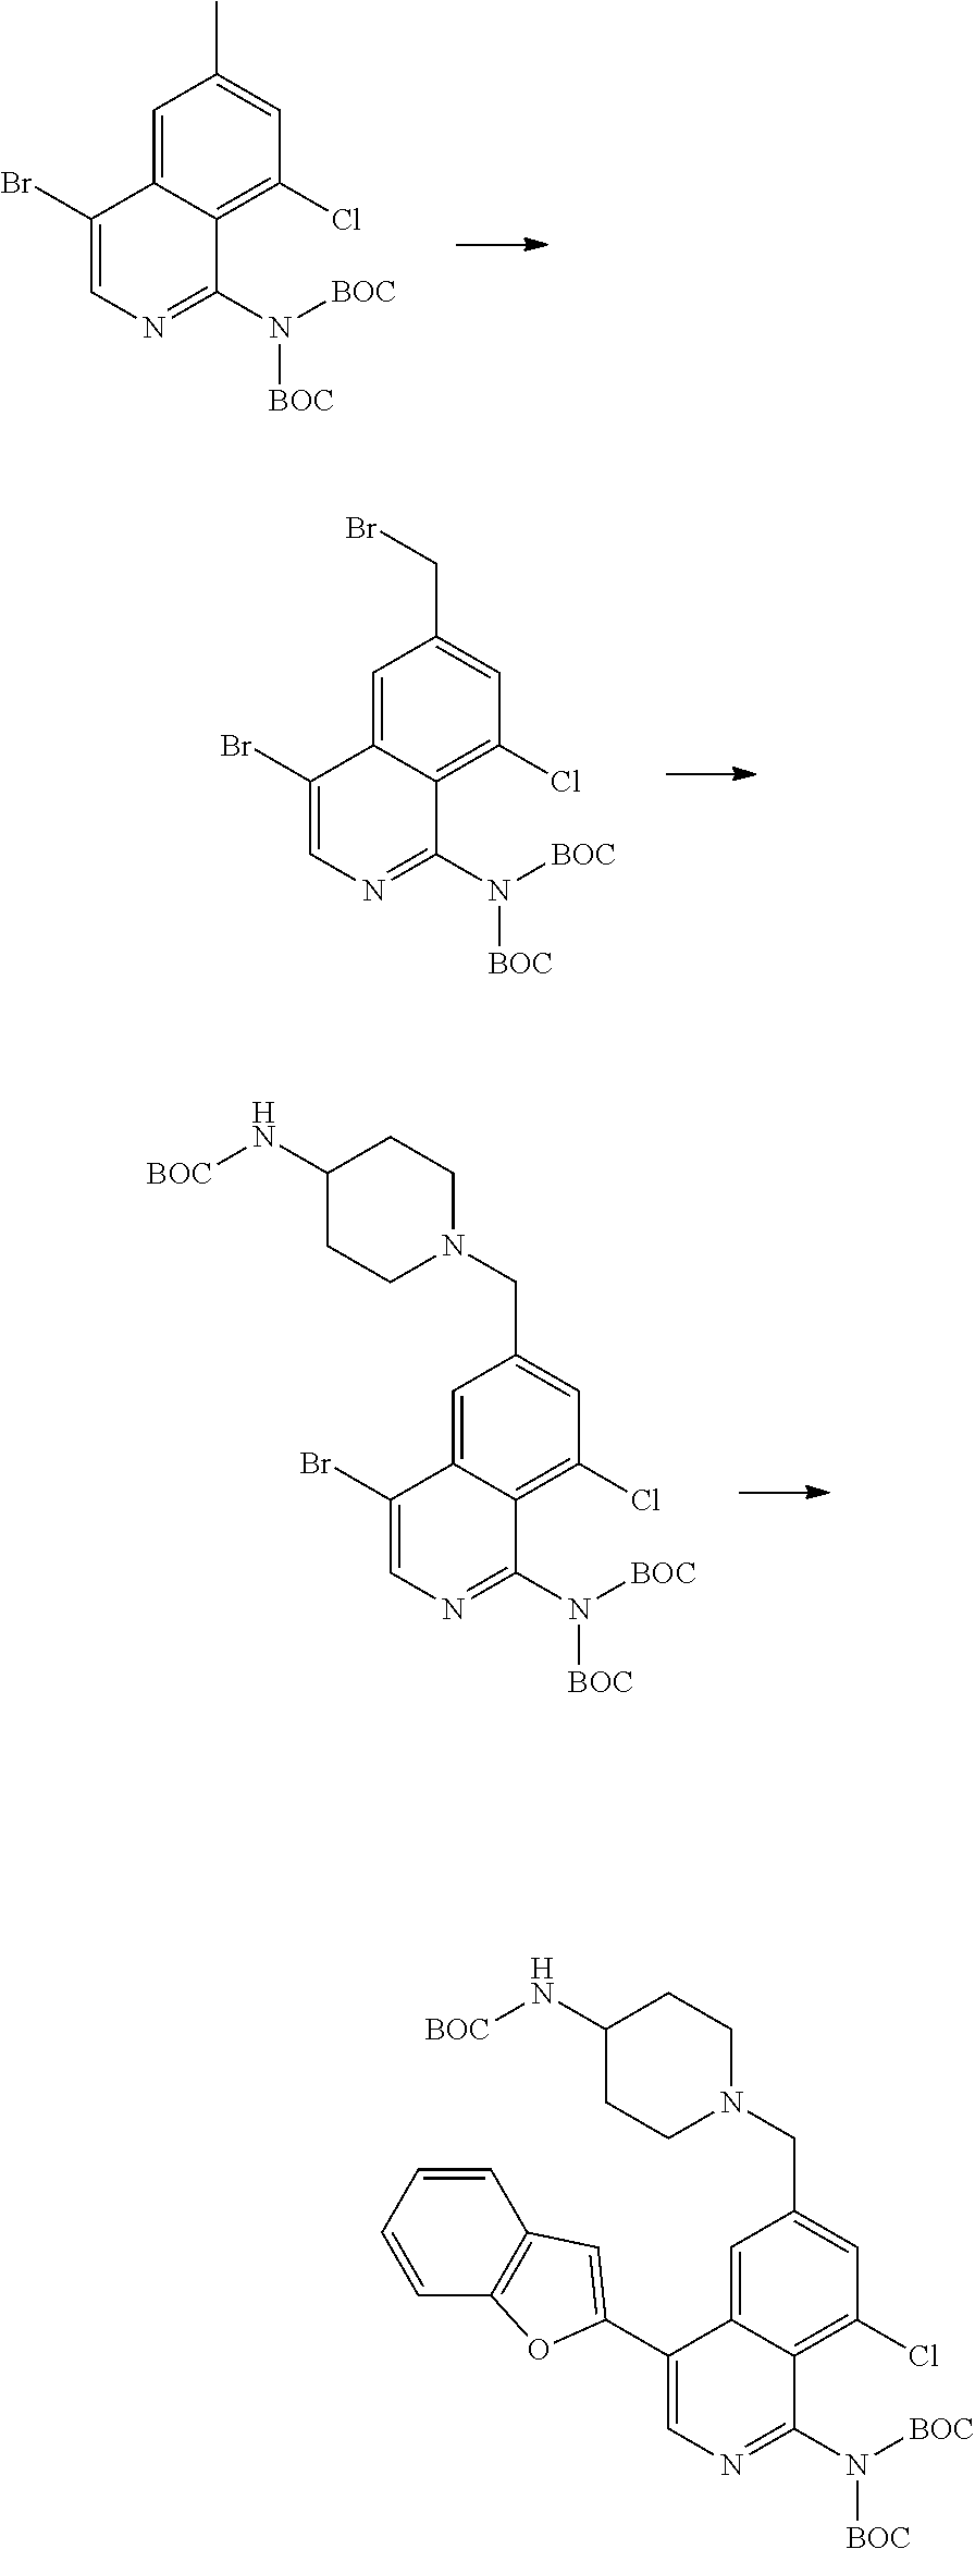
C1=C2C(=C(Cl)C=C1CBr)C(N([BOC])[BOC])=NC=C2Br.C1=C2C(=C(Cl)C=C1CN1CCC(N[BOC])CC1)C(N([BOC])[BOC])=NC=C2Br.C1=C2C(=C(Cl)C=C1C)C(N([BOC])[BOC])=NC=C2Br.C1=C2C(=C(Cl)C=C1CN1CCC(N[BOC])CC1)C(N([BOC])[BOC])=NC=C2C1=CC2=C(C=CC=C2)O1
